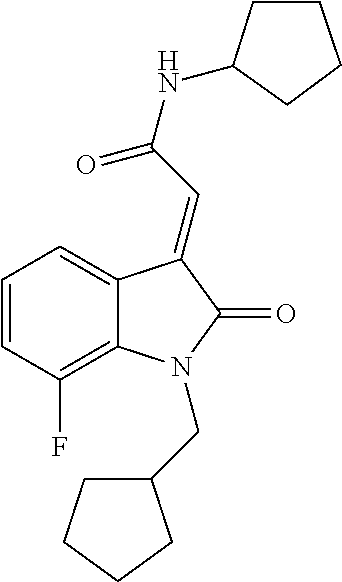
C1=C2C(=C(F)C=C1)N(CC1CCCC1)C(=O)C2=CC(=O)NC1CCCC1
